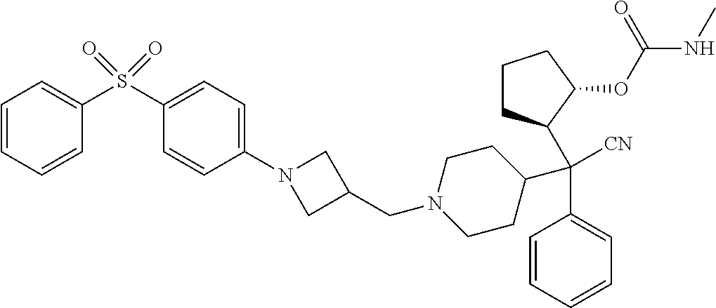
C1=CC=CC=C1C(C1CCCC1OC(NC)=O)(C1CCN(CC2CN(C3=CC=C(S(C4=CC=CC=C4)(=O)=O)C=C3)C2)CC1)[CN]
